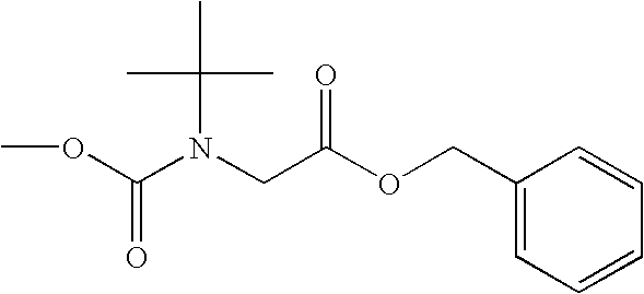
COC(N(CC(OCC1=CC=CC=C1)=O)C(C)(C)C)=O
